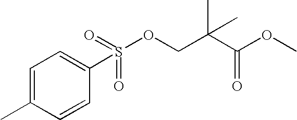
C1=C(C)C=CC(S(=O)(=O)OCC(C)(C(=O)OC)C)=C1
